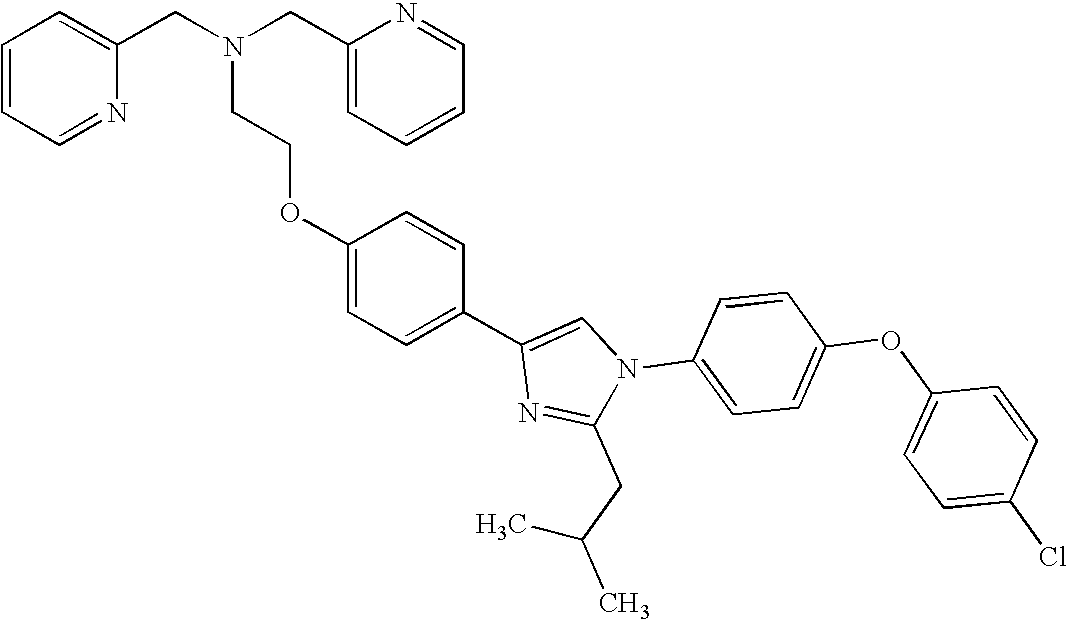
C1(OCCN(CC2=CC=CC=N2)CC2=CC=CC=N2)=CC=C(C2=CN(C3=CC=C(OC4=CC=C(Cl)C=C4)C=C3)C(CC(C)C)=N2)C=C1
